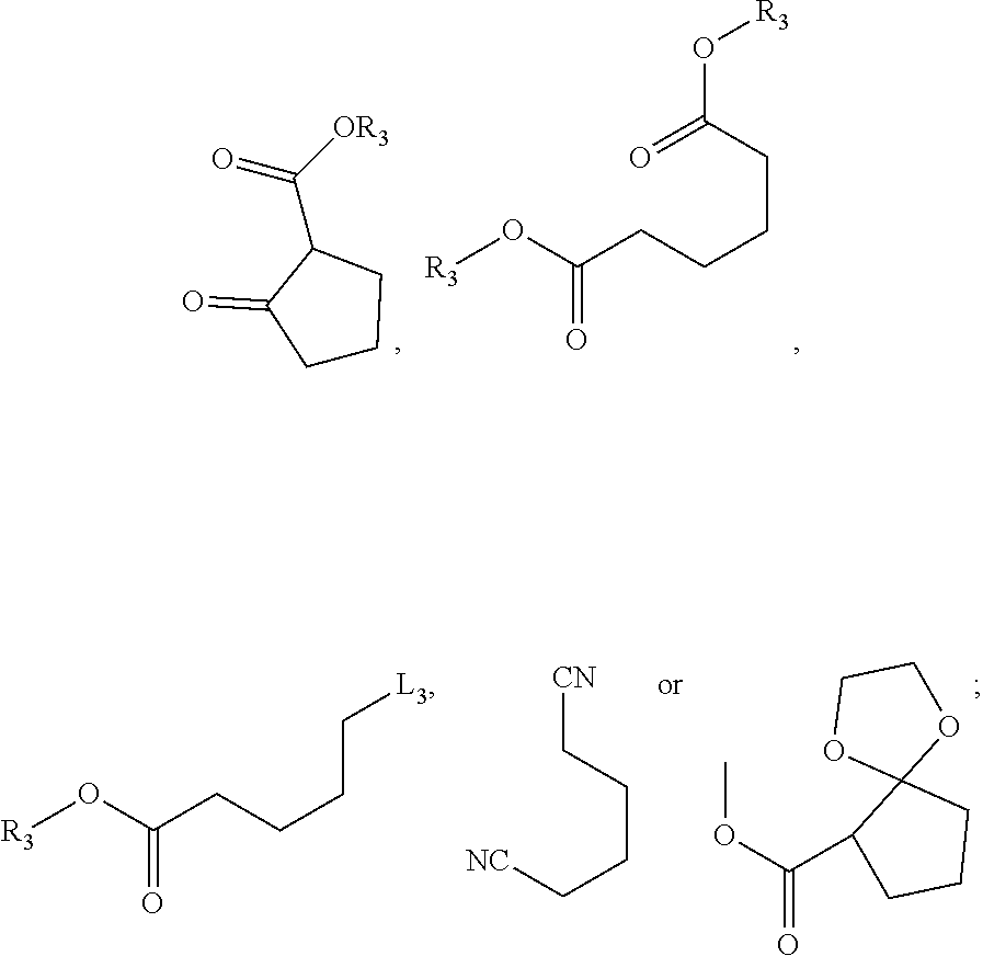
C1CCC(C([OR3])=O)C1=O.[R3]OC(CCCCC(O[R3])=O)=O.[R3]OC(CCCC[L3])=O.COC(C1CCCC12OCCO2)=O.[CN]CCCC[NC]
